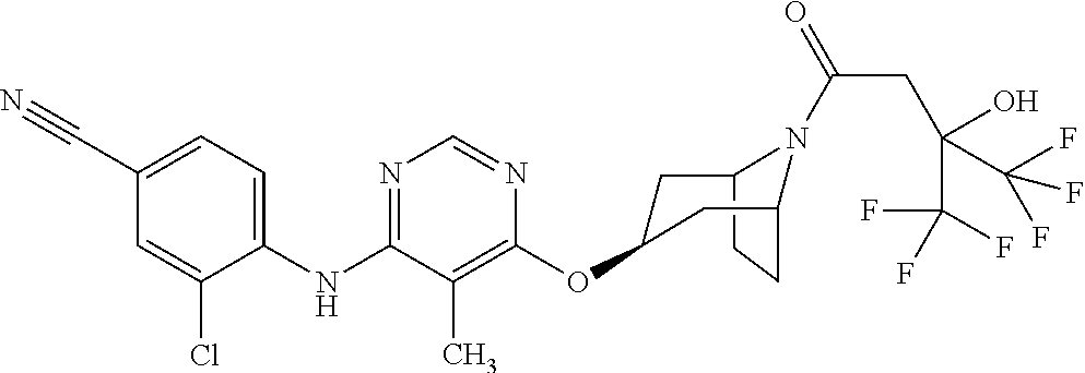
C12CCC(CC(OC3=C(C)C(NC4=CC=C(C#N)C=C4Cl)=NC=N3)C1)N2C(=O)CC(O)(C(F)(F)F)C(F)(F)F
